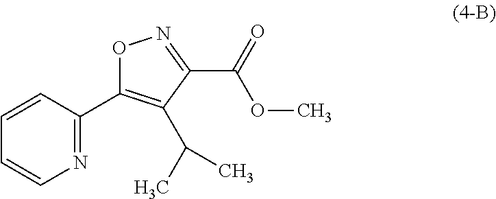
N1=C(C2=C(C(C)C)C(C(=O)OC)=NO2)C=CC=C1
